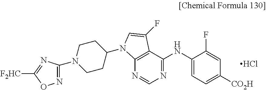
N1(C2=NOC([F2HC])=N2)CCC(N2C3=C(C(NC4=CC=C([CO2H])C=C4F)=NC=N3)C(F)=C2)CC1.Cl
